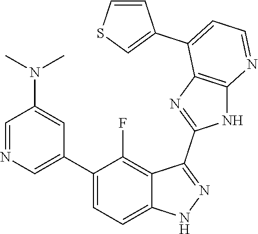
C1=NC=C(C2=CC=C3C(=C2F)C(C2=NC4=C(N2)N=CC=C4C2=CSC=C2)=NN3)C=C1N(C)C
